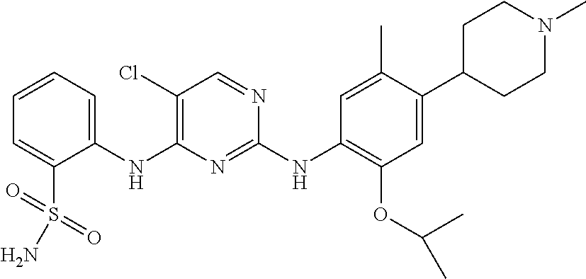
C1(NC2=C(Cl)C=NC(NC3=C(OC(C)C)C=C(C4CCN(C)CC4)C(C)=C3)=N2)=CC=CC=C1S(=O)(=O)N
